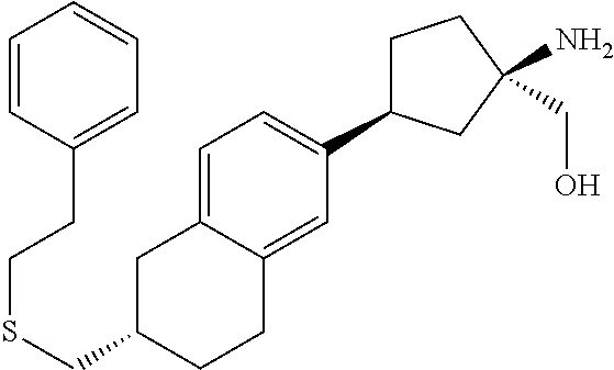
S(CC1CC2=CC=C(C3CCC(N)(CO)C3)C=C2CC1)CCC1=CC=CC=C1
